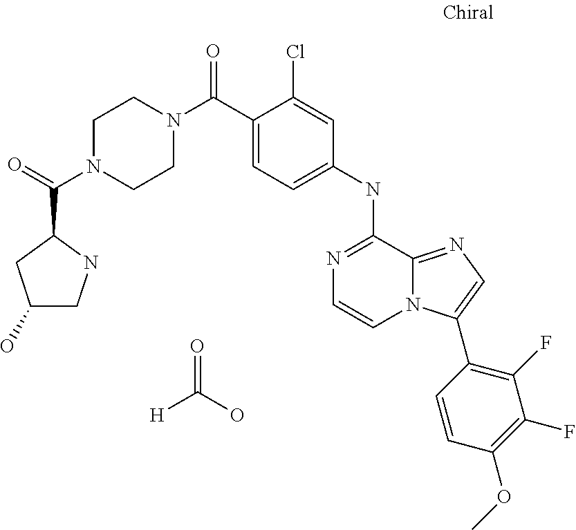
N1(C(C2=CC=C(NC3=NC=CN4C3=NC=C4C3=C(F)C(F)=C(OC)C=C3)C=C2Cl)=O)CCN(C(=O)C2CC(O)CN2)CC1.[H]C(O)=O
